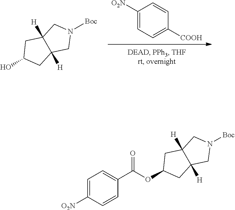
C1([O2N])=CC=C([COOH])C=C1.[Boc]N1CC2([H])C([H])(C1)CC(O)C2.[Boc]N1CC2([H])C([H])(C1)CC(OC(C1=CC=C([O2N])C=C1)=O)C2
